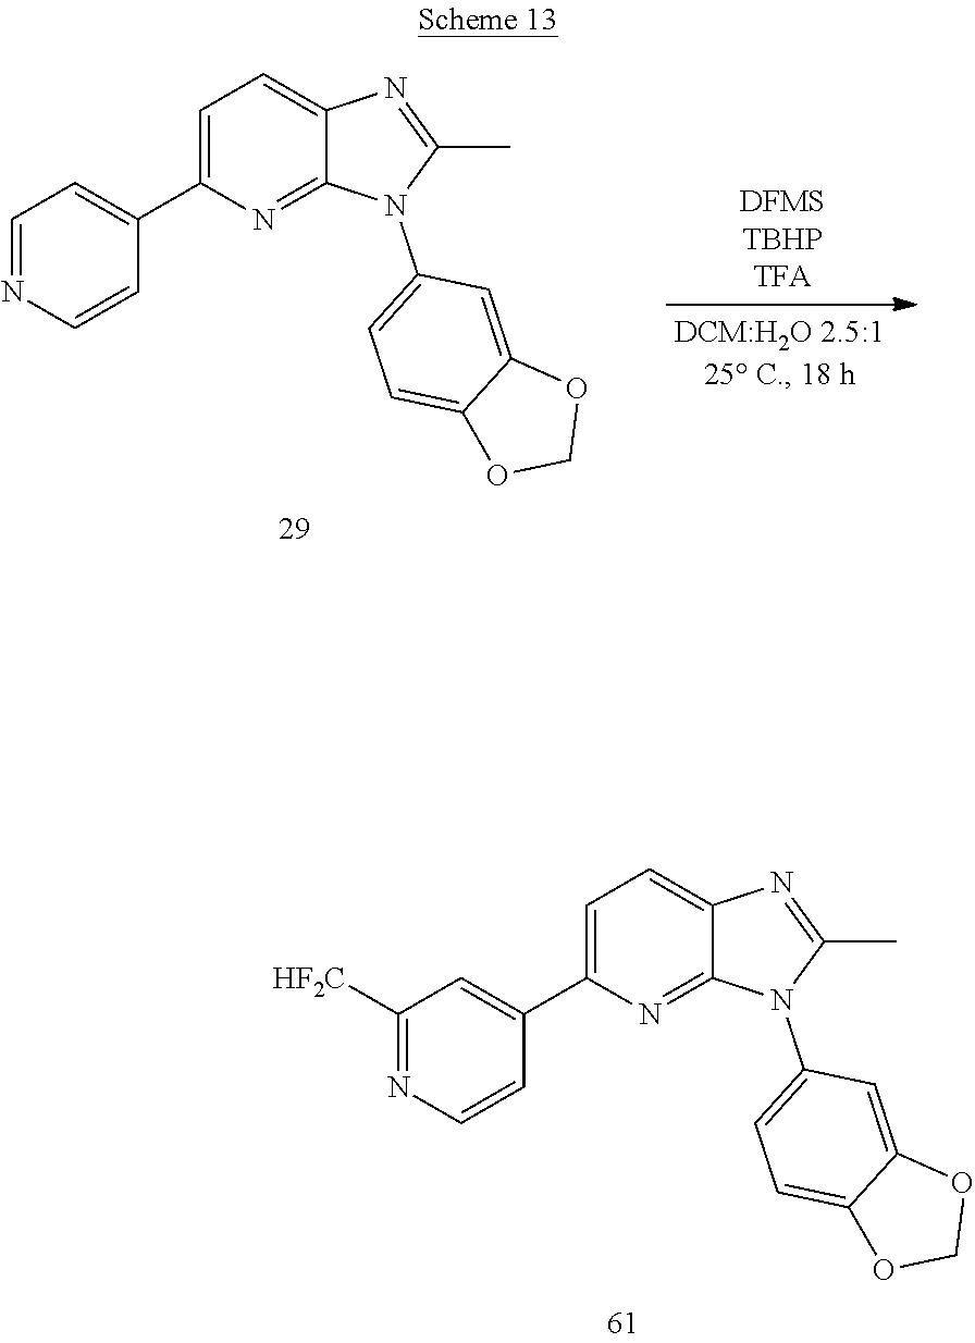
N1=C(C)N(C2=CC=C3C(=C2)OCO3)C2=NC(C3=CC([HF2C])=NC=C3)=CC=C12.N1=C(C)N(C2=CC=C3C(=C2)OCO3)C2=NC(C3=CC=NC=C3)=CC=C12
